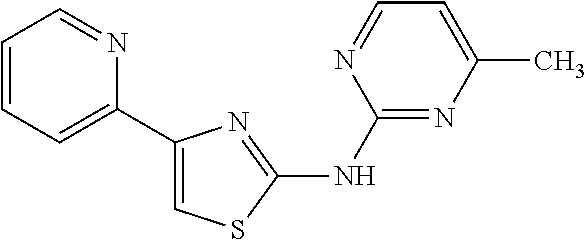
C1=CC=C(C2=CSC(NC3=NC(C)=CC=N3)=N2)N=C1
